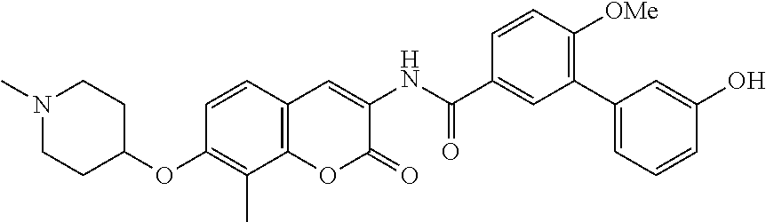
N1(C)CCC(OC2=C(C)C3=C(C=C2)C=C(NC(=O)C2=CC(C4=CC=CC(O)=C4)=C([OMe])C=C2)C(=O)O3)CC1
